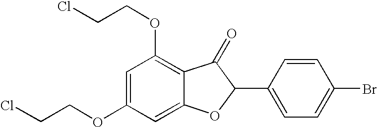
C1=C(OCCCl)C=C2C(=C1OCCCl)C(=O)C(C1=CC=C(Br)C=C1)O2
